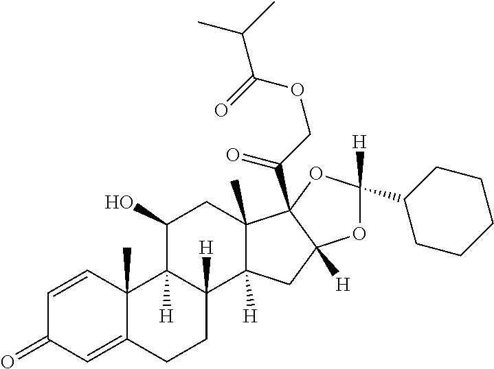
C1=CC2(C)C(=CC1=O)CCC1([H])C2([H])C(O)CC2(C)C1([H])CC1([H])C2(C(COC(=O)C(C)C)=O)OC([H])(C2CCCCC2)O1
